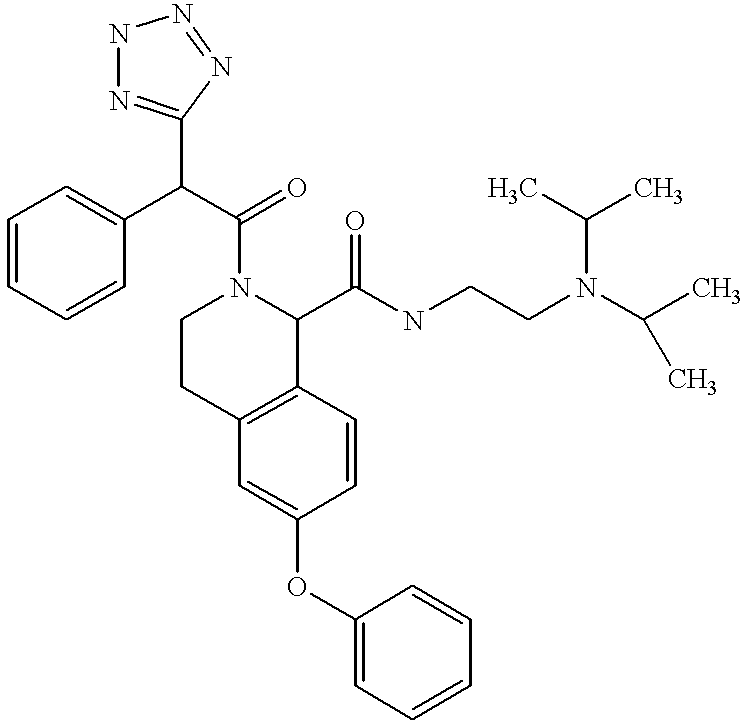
O(C1=CC2=C(C=C1)C(C(NCCN(C(C)C)C(C)C)=O)N(C(C(C1=CC=CC=C1)C1=NNN=N1)=O)CC2)C1=CC=CC=C1
